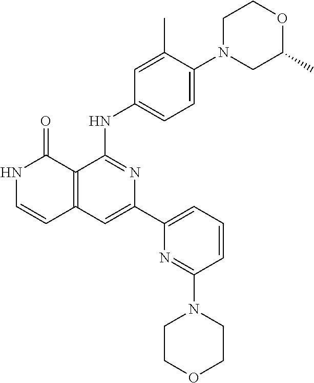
C12=C(C=C(C3=CC=CC(N4CCOCC4)=N3)N=C1NC1=CC=C(N3CC(C)OCC3)C(C)=C1)C=CNC2=O
